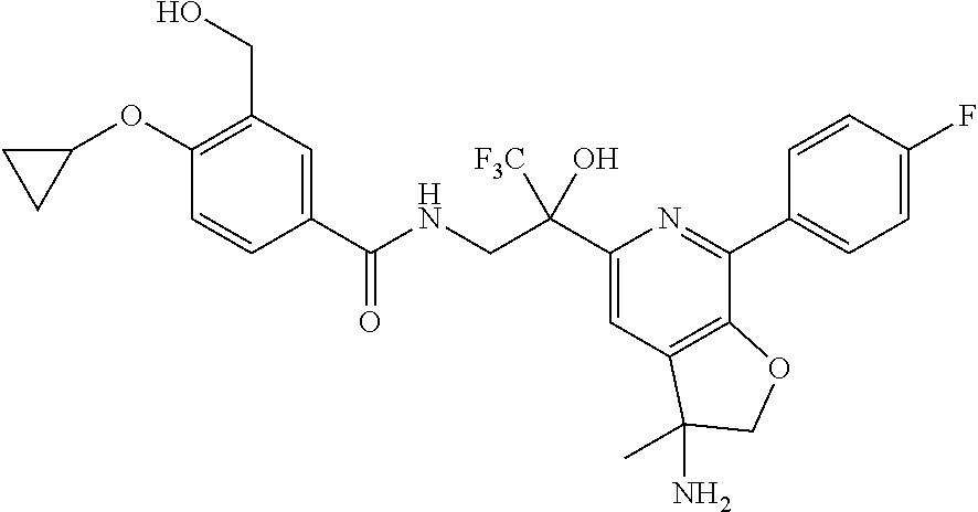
N(CC(C1=CC2=C(C(C3=CC=C(F)C=C3)=N1)OCC2(N)C)([F3C])O)C(C1=CC(CO)=C(OC2CC2)C=C1)=O
